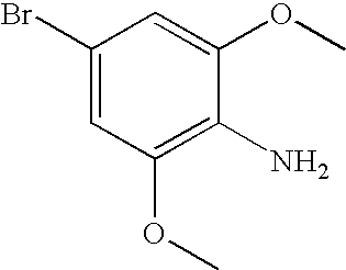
C1(Br)=CC(OC)=C(N)C(OC)=C1
